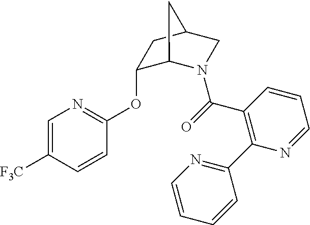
C1(OC2=NC=C([F3C])C=C2)C2N(C(=O)C3=C(C4=NC=CC=C4)N=CC=C3)CC(C1)C2
